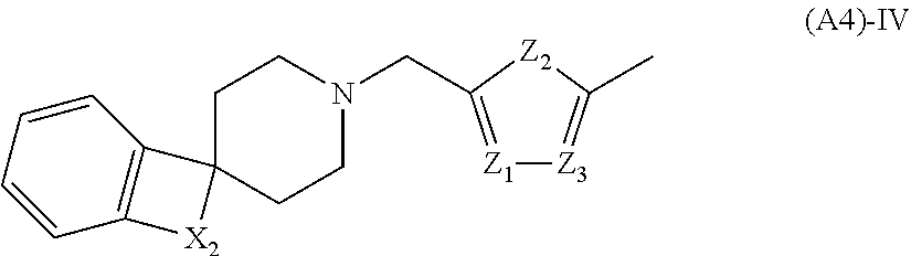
C1CN(CC2=[Z1][Z3]=C(C)[Z2]2)CCC12C1=C(C=CC=C1)[X2]2
